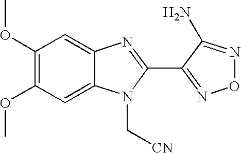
C1(OC)=C(OC)C=C2C(=C1)N=C(C1=NON=C1N)N2C[CN]
